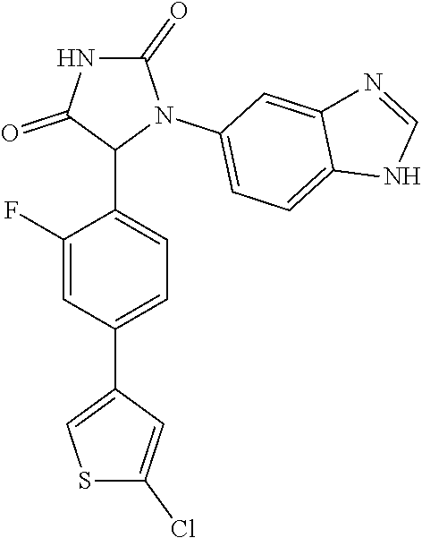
C1(F)=CC(C2=CSC(Cl)=C2)=CC=C1C1N(C2=CC=C3C(=C2)N=CN3)C(=O)NC1=O
